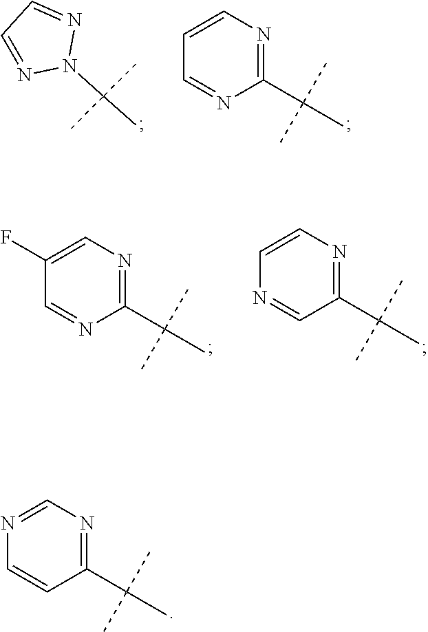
C1=CC(C(C)(C)C)=NC=N1.C1=NC(C(C)(C)C)=NC=C1.C1=NN(C(C)(C)C)N=C1.C1=NC(C(C)(C)C)=NC=C1F.N1=CC(C(C)(C)C)=NC=C1
